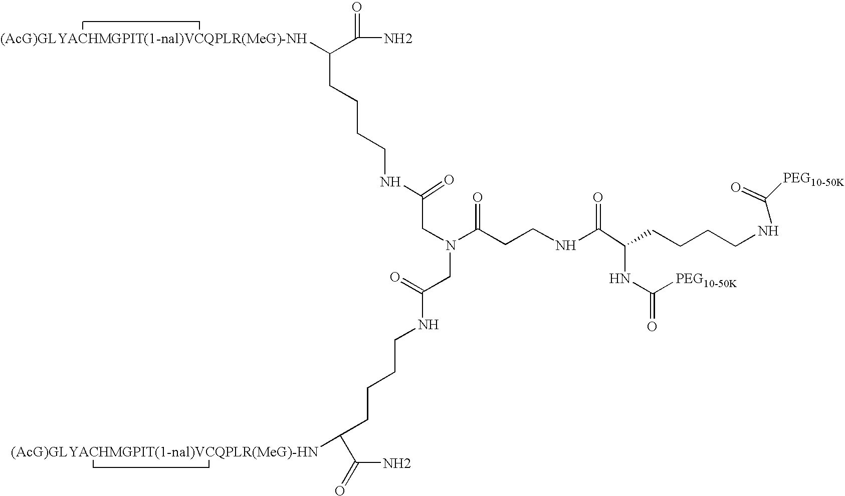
NC(=O)C([(AcG)GLYACHMGPIT(1-nal)VCQPLR(MeG)-NH])CCCCNC(CN(C(=O)CCNC(=O)C(NC(=O)[PEG10-50K])CCCCNC([PEG10-50K])=O)CC(=O)NCCCCC(C(N)=O)[(AcG)GLYACHMGPIT(1-nal)VCQPLR(MeG)-HN])=O
